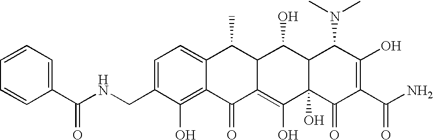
C(NCC1=CC=C2C(=C1O)C(=O)C1=C(O)C3(O)C(C(O)C1C2C)C(N(C)C)C(O)=C(C(N)=O)C3=O)(C1=CC=CC=C1)=O
